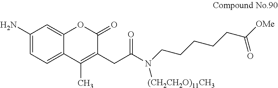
C1(N)=CC=C2C(=C1)OC(=O)C(CC(N(CCCCCC([OMe])=O)[(CH2CH2O)11CH3])=O)=C2C
